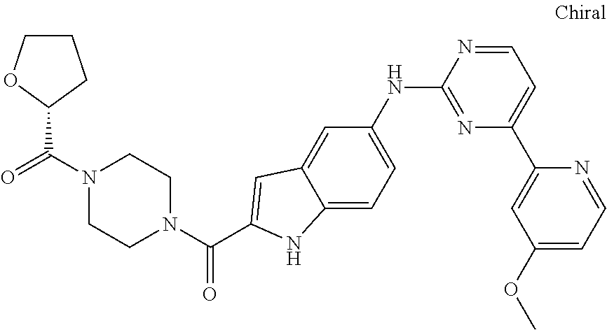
C1COC(C(=O)N2CCN(C(C3=CC4=CC(NC5=NC(C6=CC(OC)=CC=N6)=CC=N5)=CC=C4N3)=O)CC2)C1
